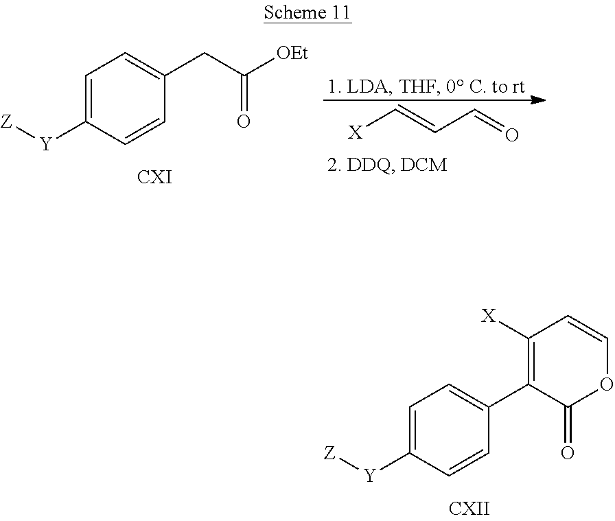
[X]C=CC=O.C1=C([Y][Z])C=CC(CC([OEt])=O)=C1.C1=C([Y][Z])C=CC(C2=C([X])C=COC2=O)=C1
